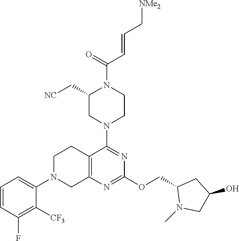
C12=C(N=C(OCC3N(C)CC(O)C3)N=C1N1CCN(C(=O)C=CC[NMe2])C(C[NC])C1)CN(C1=CC=CC(F)=C1[CF3])CC2
